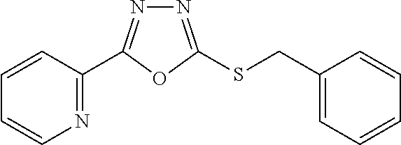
N1=C(C2=NN=C(SCC3=CC=CC=C3)O2)C=CC=C1
